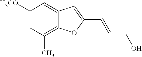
C1([H3CO])=CC(C)=C2C(=C1)C=C(C=CCO)O2
